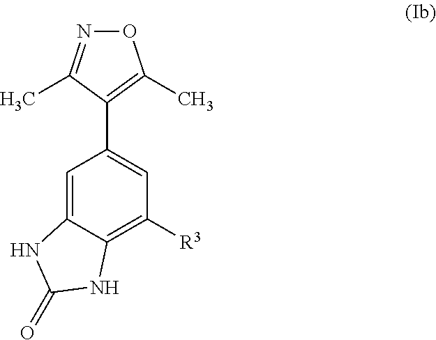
O1N=C(C)C(C2=CC([R3])=C3C(=C2)NC(=O)N3)=C1C
